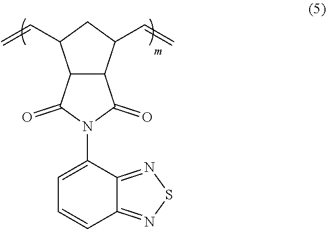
C12=NSN=C1C=CC=C2N1C(=O)C2C(C1=O)C(C=C)CC2C=C
